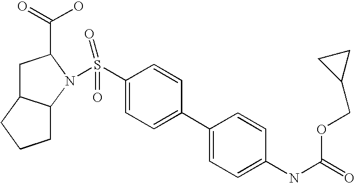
C1C2C(N(S(C3=CC=C(C4=CC=C(NC(=O)OCC5CC5)C=C4)C=C3)(=O)=O)C1C(=O)O)CCC2
